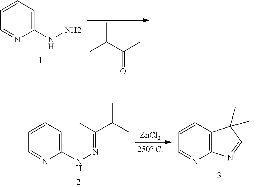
C1(NN)=CC=CC=N1.CC(C(C)=O)C.C1(NN=C(C(C)C)C)=CC=CC=N1.C12=C(C=CC=N1)C(C)(C)C(C)=N2.[ZnCl2]
